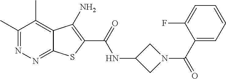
C1(C)=NN=C2C(=C1C)C(N)=C(C(=O)NC1CN(C(=O)C3=CC=CC=C3F)C1)S2
